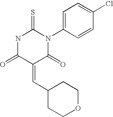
C(=C1C(=O)NC(=S)N(C2=CC=C(Cl)C=C2)C1=O)C1CCOCC1
